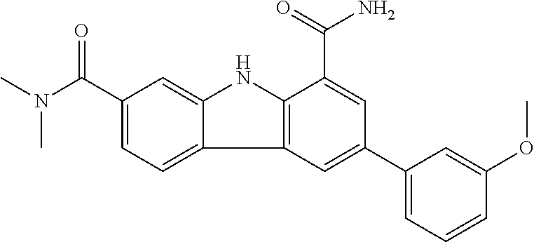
C1(C(=O)N(C)C)=CC=C2C(=C1)NC1=C2C=C(C2=CC=CC(OC)=C2)C=C1C(=O)N
